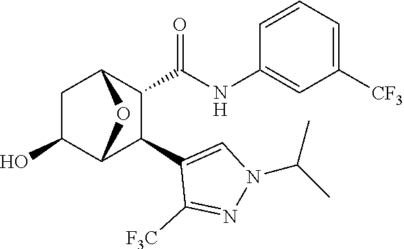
C1C(O)C2C(C3=CN(C(C)C)N=C3[F3C])C(C(=O)NC3=CC([CF3])=CC=C3)C1O2
